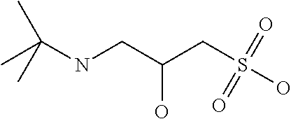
N(CC(CS(O)(=O)=O)O)C(C)(C)C
